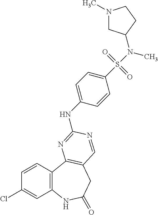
C1(Cl)=CC2=C(C=C1)C1=C(CC(=O)N2)C=NC(NC2=CC=C(S(N(C)C3CN(C)CC3)(=O)=O)C=C2)=N1
